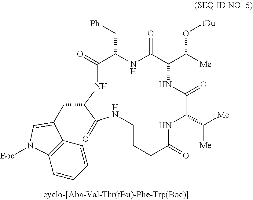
C1CCC(=O)NC(C([Me])[Me])C(=O)NC(C(O[tBu])[Me])C(=O)NC(C[Ph])C(=O)NC(CC2=CN([Boc])C3=C2C=CC=C3)C(=O)N1
